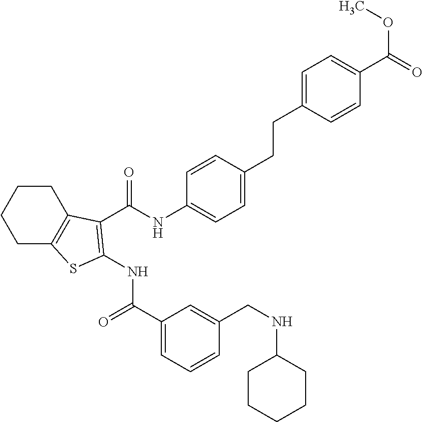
C1(C(=O)NC2=C(C(NC3=CC=C(CCC4=CC=C(C(=O)OC)C=C4)C=C3)=O)C3=C(CCCC3)S2)=CC=CC(CNC2CCCCC2)=C1
